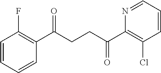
C1(C(CCC(C2=C(Cl)C=CC=N2)=O)=O)=C(F)C=CC=C1
